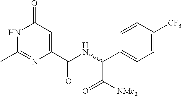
N1C(C)=NC(C(NC(C2=CC=C([CF3])C=C2)C([NMe2])=O)=O)=CC1=O
